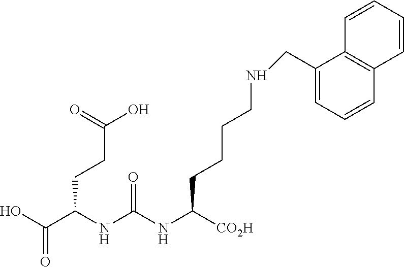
OC(C(NC(NC([CO2H])CCCCNCC1=CC=CC2=C1C=CC=C2)=O)CCC(O)=O)=O
